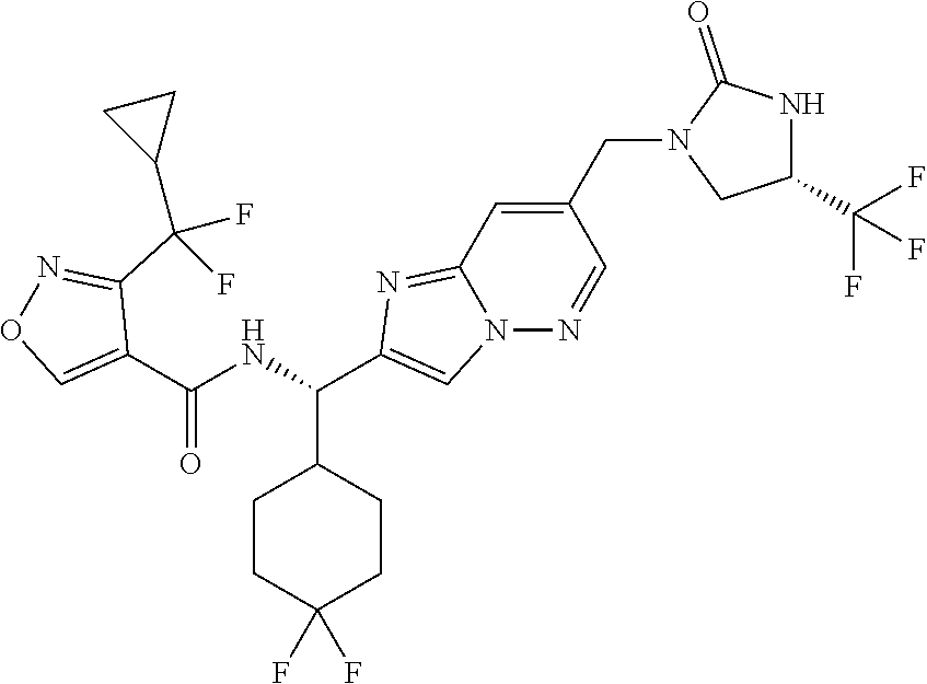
C1CC(F)(F)CCC1C(NC(C1=CON=C1C(F)(F)C1CC1)=O)C1=CN2C(=N1)C=C(CN1CC(C(F)(F)F)NC1=O)C=N2
